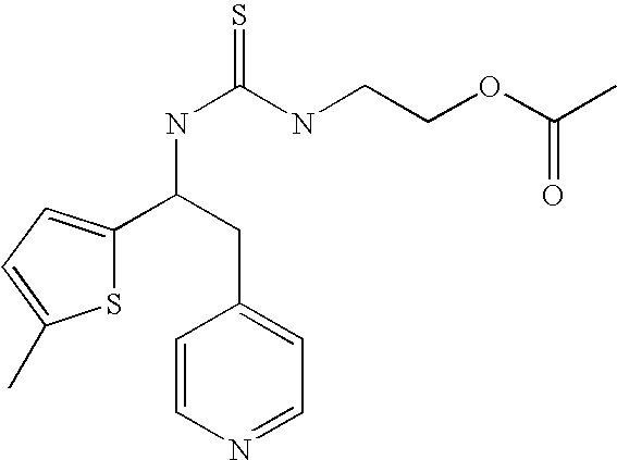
S1C(C(NC(=S)NCCOC(C)=O)CC2=CC=NC=C2)=CC=C1C
